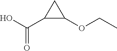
OC(=O)C1C(OCC)C1
